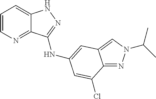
C1=CN=C2C(=C1)NN=C2NC1=CC2=CN(C(C)C)N=C2C(Cl)=C1
